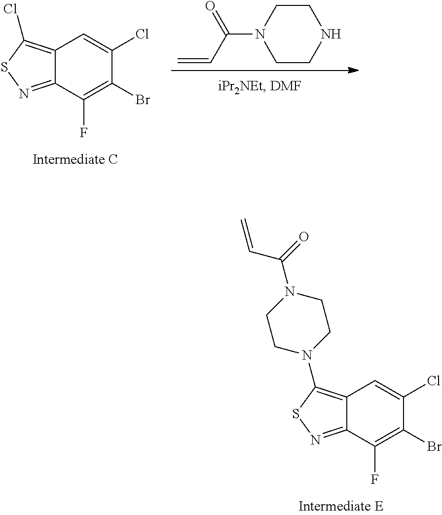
C12=C(N3CCN(C(=O)C=C)CC3)SN=C1C(F)=C(Br)C(Cl)=C2.C1CNCCN1C(C=C)=O.C12=C(Cl)SN=C1C(F)=C(Br)C(Cl)=C2
